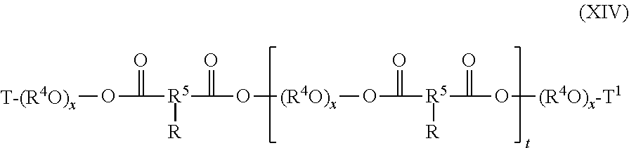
C([R5](C(=O)O[(R4O)x]OC(=O)[R5](C(=O)O[(R4O)x-T1])[R])[R])(=O)O[T-(R4O)x]
